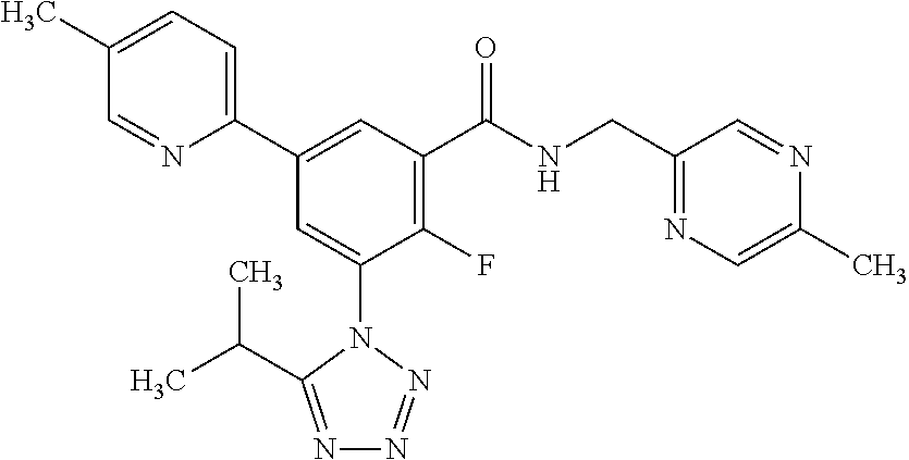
C1=C(C)C=NC(C2=CC(C(NCC3=NC=C(C)N=C3)=O)=C(F)C(N3C(C(C)C)=NN=N3)=C2)=C1
